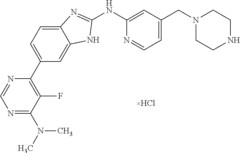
N1=C(N(C)C)C(F)=C(C2=CC=C3C(=C2)NC(NC2=CC(CN4CCNCC4)=CC=N2)=N3)N=C1
